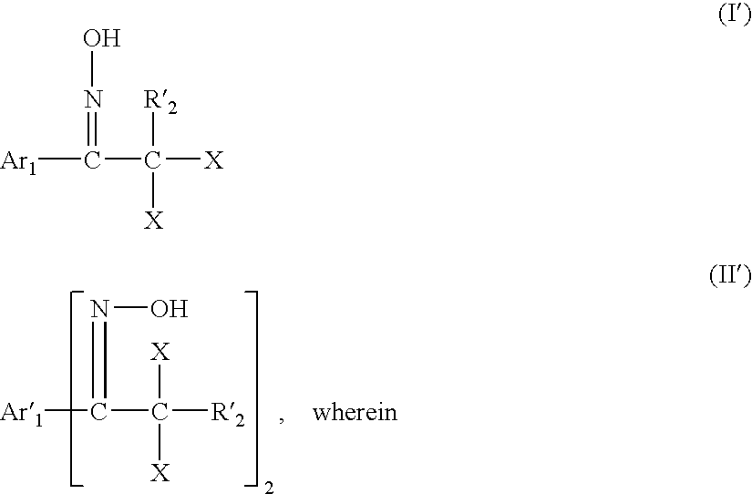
[Ar1]C(C([R2])([X])[X])=NO.[Ar1]C(C([X])([R2])[X])=NO
